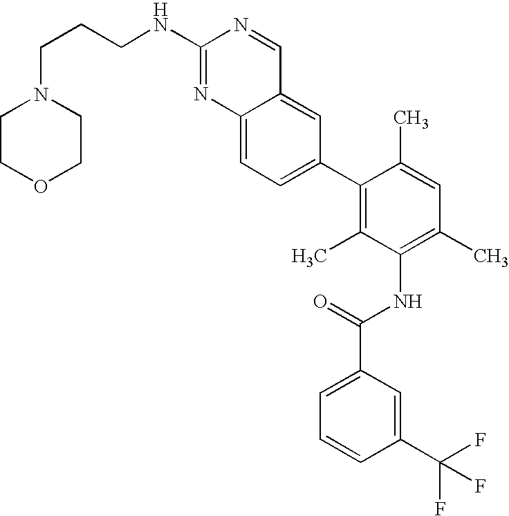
C1(NCCCN2CCOCC2)=NC2=CC=C(C3=C(C)C(NC(C4=CC=CC(C(F)(F)F)=C4)=O)=C(C)C=C3C)C=C2C=N1
